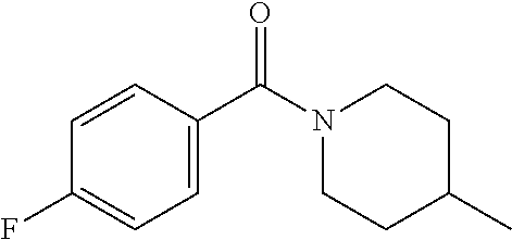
C1=C(C(N2CCC(C)CC2)=O)C=CC(F)=C1
